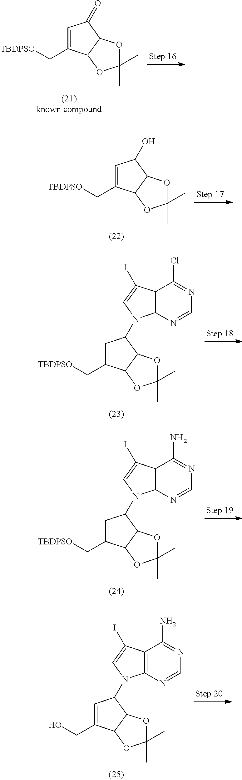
C1=C(C[TBDPSO])C2C(C1=O)OC(C)(C)O2.C1=C(C[TBDPSO])C2C(C1O)OC(C)(C)O2.C1=C(C[TBDPSO])C2C(C1N1C3=C(C(I)=C1)C(Cl)=NC=N3)OC(C)(C)O2.C1=C(C[TBDPSO])C2C(C1N1C3=C(C(I)=C1)C(N)=NC=N3)OC(C)(C)O2.C1=C(CO)C2C(C1N1C3=C(C(I)=C1)C(N)=NC=N3)OC(C)(C)O2
